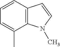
C12=C(C=CC=C1C)C=CN2C
